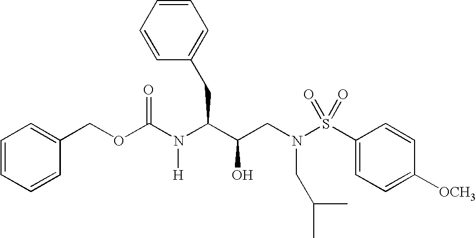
O(C(N(C(C(CN(S(C1=CC=C([OCH3])C=C1)(=O)=O)CC(C)C)O)CC1=CC=CC=C1)[H])=O)CC1=CC=CC=C1
